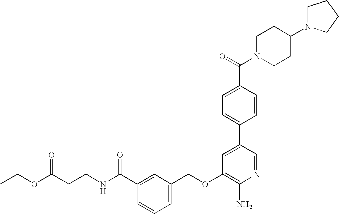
C1=CC=C(COC2=C(N)N=CC(C3=CC=C(C(=O)N4CCC(N5CCCC5)CC4)C=C3)=C2)C=C1C(NCCC(OCC)=O)=O
